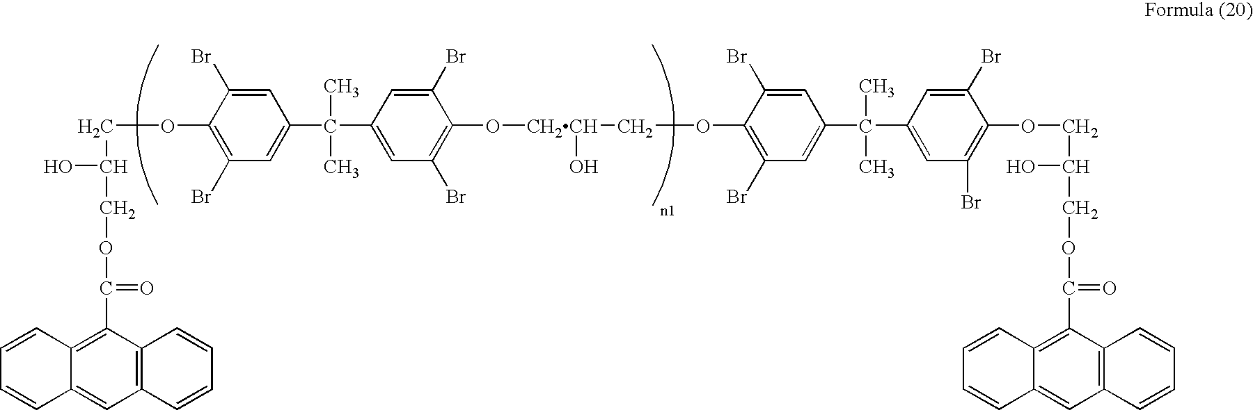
C1(OCC(COC(=O)C2=C3C(=CC4=C2C=CC=C4)C=CC=C3)O)=C(Br)C=C(C(C)(C)C2=CC(Br)=C(O[CH2CH](O)COC3=C(Br)C=C(C(C)(C)C4=CC(Br)=C(OCC(COC(=O)C5=C6C(=CC7=C5C=CC=C7)C=CC=C6)O)C(Br)=C4)C=C3Br)C(Br)=C2)C=C1Br
